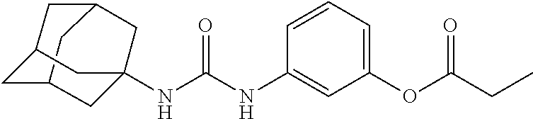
N(C(NC1=CC(OC(CC)=O)=CC=C1)=O)C12CC3CC(CC(C1)C3)C2
